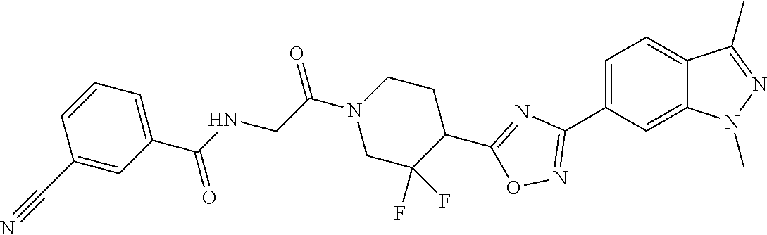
C1=C(C2=NOC(C3CCN(C(CNC(C4=CC=CC(C#N)=C4)=O)=O)CC3(F)F)=N2)C=C2C(=C1)C(C)=NN2C
